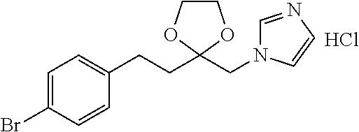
C1=C(Br)C=CC(CCC2(CN3C=NC=C3)OCCO2)=C1.Cl
